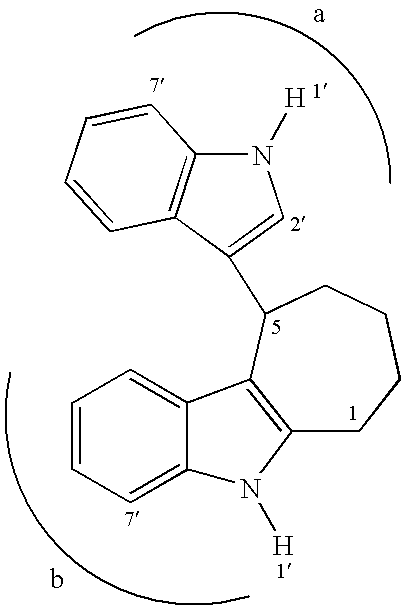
N1([H])C2=C(C(C3CCCCC4=C3C3=CC=CC=C3N4[H])=C1)C=CC=C2
